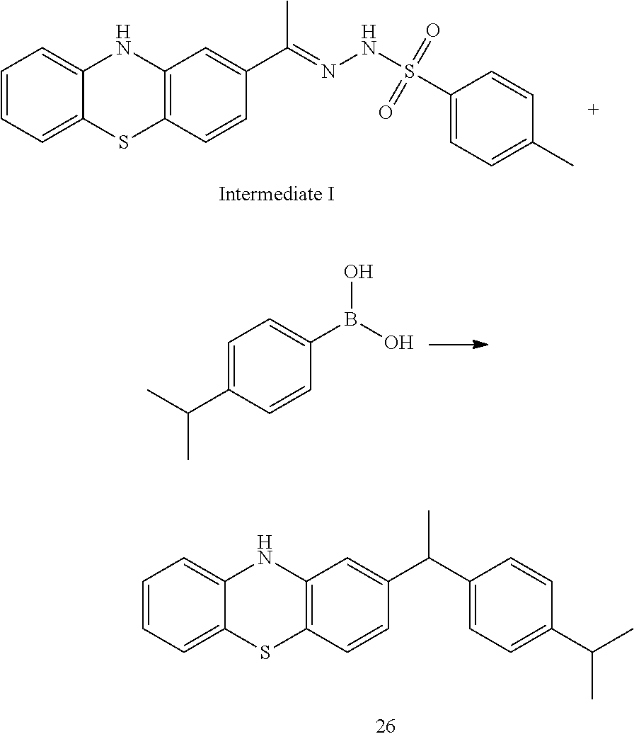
C12=C(NC3=CC=CC=C3S1)C=C(C(C)=NNS(=O)(=O)C1=CC=C(C)C=C1)C=C2.C1(C(C)C)=CC=C(B(O)O)C=C1.C1=CC=C2C(=C1)SC1=C(N2)C=C(C(C2=CC=C(C(C)C)C=C2)C)C=C1
